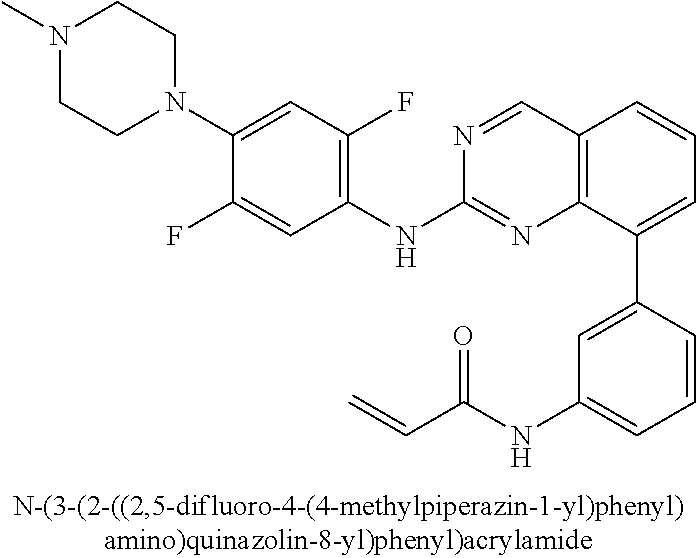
C1=CC(C2=CC=CC3=C2N=C(NC2=C(F)C=C(N4CCN(C)CC4)C(F)=C2)N=C3)=CC(NC(C=C)=O)=C1
